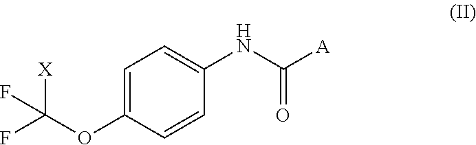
C1=C(OC(F)([X])F)C=CC(NC([A])=O)=C1
